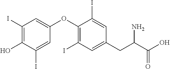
C1(I)=C(O)C(I)=CC(OC2=C(I)C=C(CC(C(O)=O)N)C=C2I)=C1
